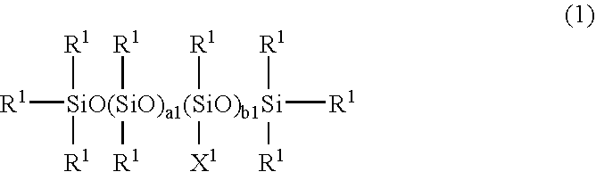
[R1][SiO(SiO)a1(SiO)b1Si]([R1])([R1])([R1])([X1])([R1])([R1])([R1])([R1])[R1]
